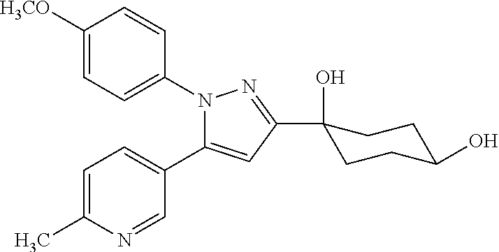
C1=C([H3CO])C=CC(N2C(C3=CC=C(C)N=C3)=CC(C3(O)CCC(O)CC3)=N2)=C1
